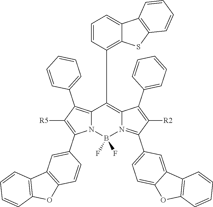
C12=C(C3=CC=CC=C3)C([R5])=C(C3=CC4=C(C=C3)OC3=C4C=CC=C3)N1B(F)(F)N1=C(C3=CC=C4C(=C3)C3=C(O4)C=CC=C3)C([R2])=C(C3=CC=CC=C3)C1=C2C1=C2C(=CC=C1)C1=C(S2)C=CC=C1
